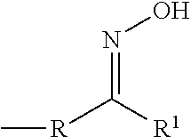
N(=C([R1])[R]C)O
